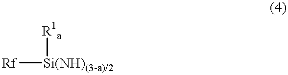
[Rf][Si(NH)(3-a)/2][R1a]
